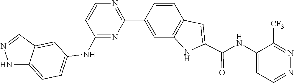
C1=CC2=C(C=C1C1=NC=CC(NC3=CC=C4NN=CC4=C3)=N1)NC(C(NC1=CC=NN=C1[CF3])=O)=C2
